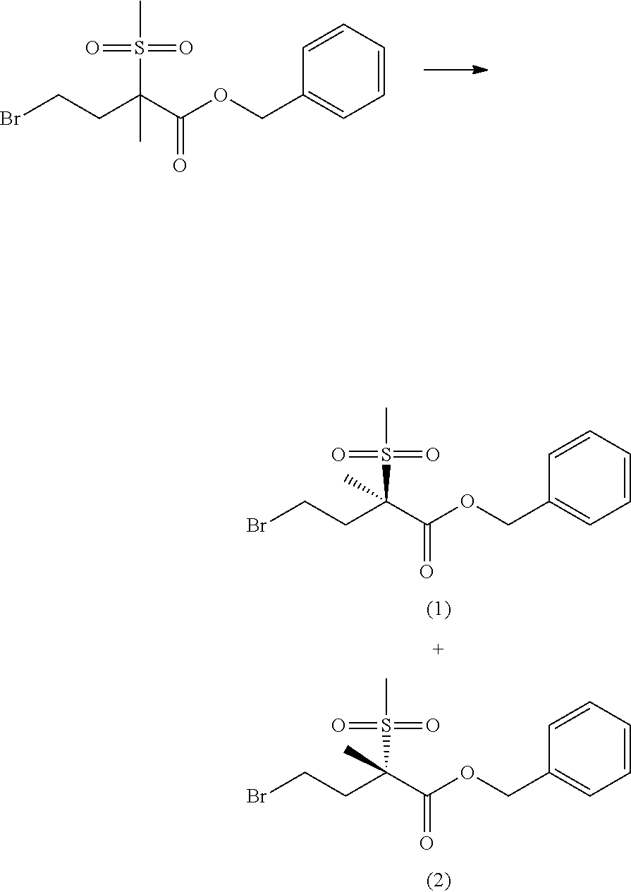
C1(COC(=O)C(CCBr)(C)S(=O)(=O)C)=CC=CC=C1.C1(COC(=O)C(CCBr)(S(=O)(=O)C)C)=CC=CC=C1.C1(COC(=O)C(CCBr)(S(=O)(=O)C)C)=CC=CC=C1
